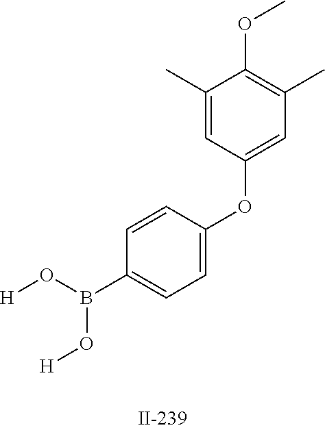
[H]OB(O[H])C1=CC=C(OC2=CC(C)=C(OC)C(C)=C2)C=C1
